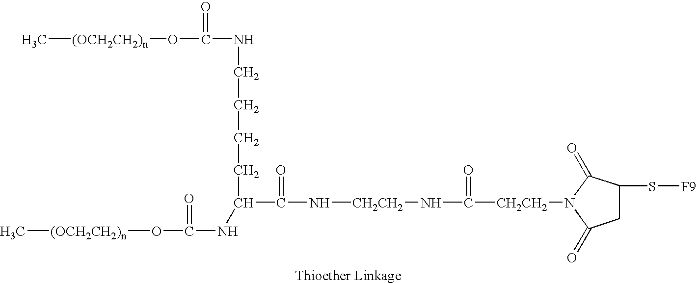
C[(OCH2CH2)n]OC(=O)NCCCCC(NC(=O)O[(OCH2CH2)n]C)C(=O)N[CH2CH2]NC(=O)[CH2CH2]N1C(=O)C(S[F9])CC1=O
